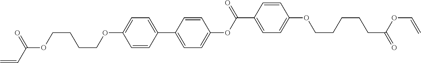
C1=CC(C2=CC=C(OC(C3=CC=C(OCCCCCC(=O)OC=C)C=C3)=O)C=C2)=CC=C1OCCCCOC(=O)C=C
